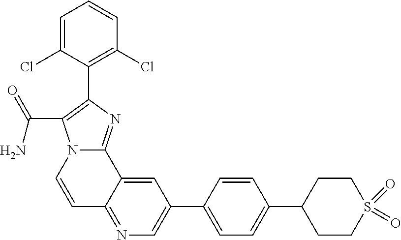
C1=CC2=NC=C(C3=CC=C(C4CCS(=O)(=O)CC4)C=C3)C=C2C2=NC(C3=C(Cl)C=CC=C3Cl)=C(C(=O)N)N12
